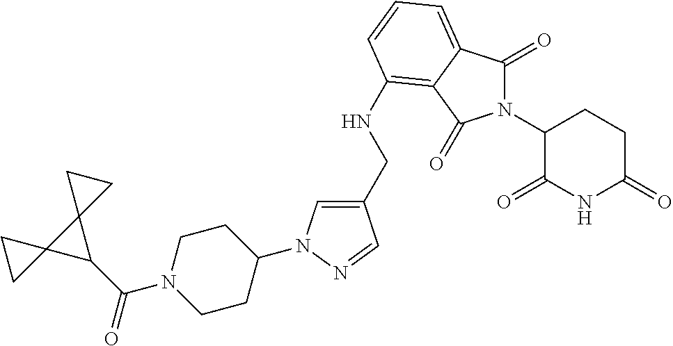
C1(C(N2CCC(N3C=C(CNC4=C5C(=CC=C4)C(=O)N(C4C(=O)NC(=O)CC4)C5=O)C=N3)CC2)=O)C2(C13CC3)CC2
